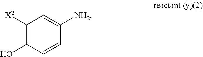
C1=CC([NH2])=CC([X2])=C1O
